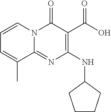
C1(NC2=C(C(O)=O)C(=O)N3C(=N2)C(C)=CC=C3)CCCC1
